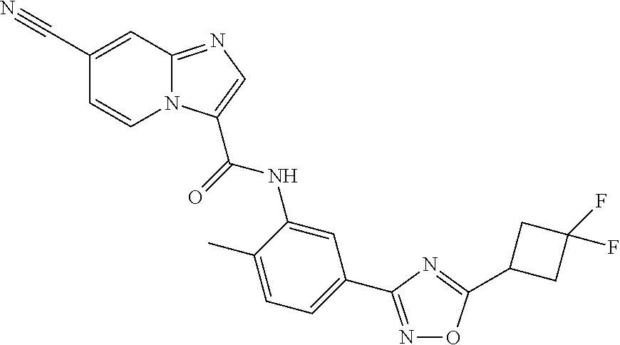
C1=C(C)C(NC(=O)C2=CN=C3N2C=CC(C#N)=C3)=CC(C2=NOC(C3CC(F)(F)C3)=N2)=C1
